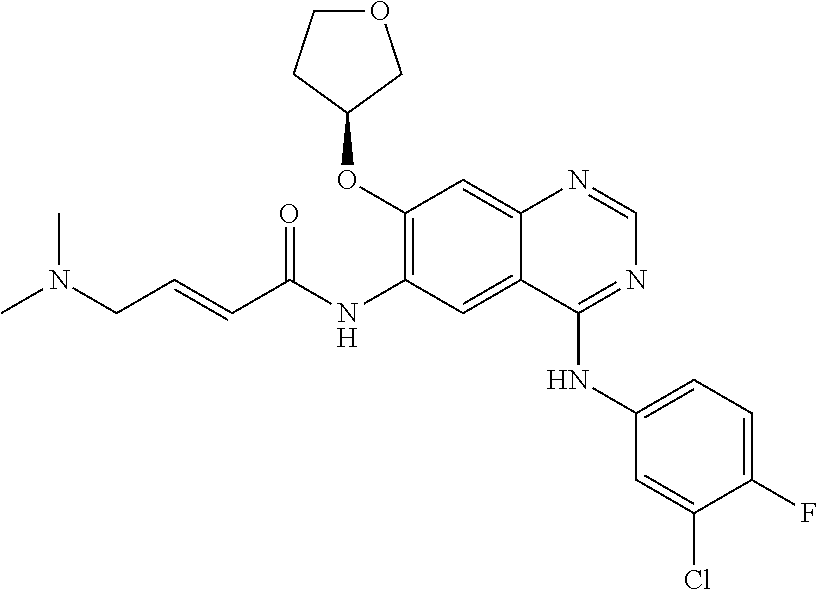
C1(OC2COCC2)=C(NC(C=CCN(C)C)=O)C=C2C(=C1)N=CN=C2NC1=CC=C(F)C(Cl)=C1
